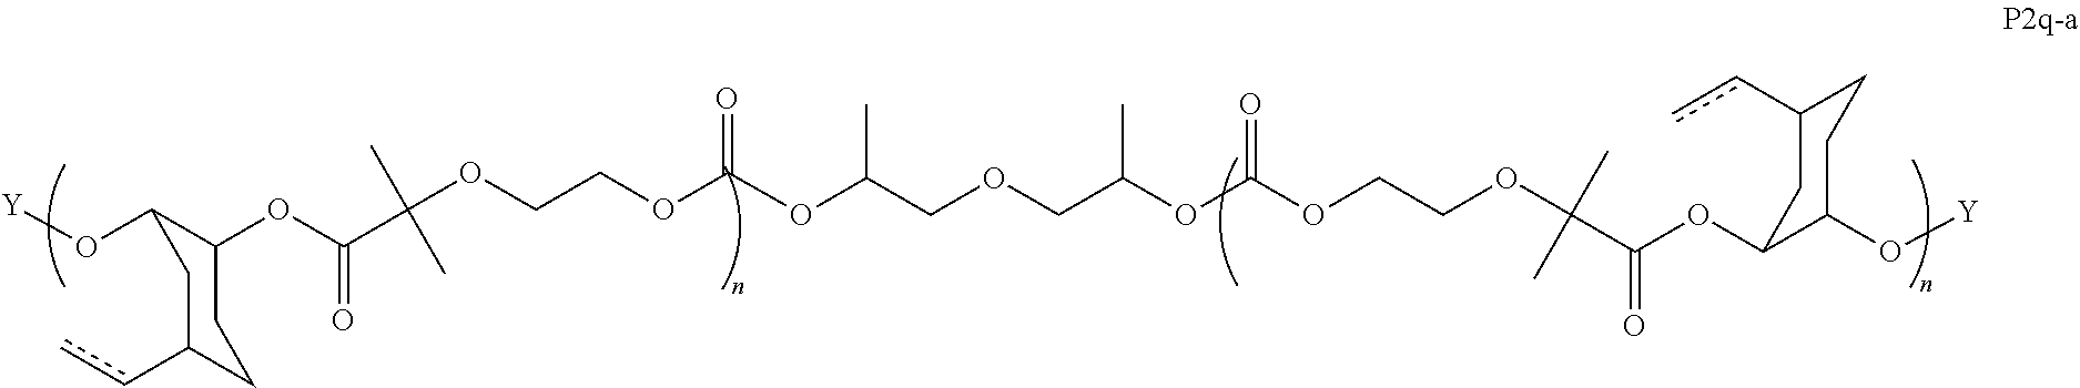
O(C1C(OC(C(OCCOC(OC(COCC(OC(OCCOC(C(OC2C(O[Y])CCC(cc)C2)=O)(C)C)=O)C)C)=O)(C)C)=O)CCC(cc)C1)[Y]
